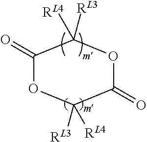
C1(=O)OC([RL3])([RL4])C(=O)OC1([RL3])[RL4]
